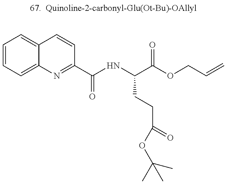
C1=CC=C2C(=C1)C=CC(C(=O)NC(C(=O)OCC=C)CCC(=O)OC(C)(C)C)=N2
